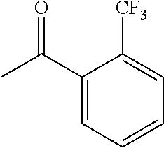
CC(C1=CC=CC=C1[CF3])=O
